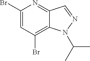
C1(Br)=CC(Br)=C2C(=N1)C=NN2C(C)C
